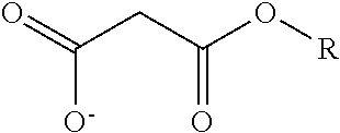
O=C(CC(O[R])=O)[O-]
